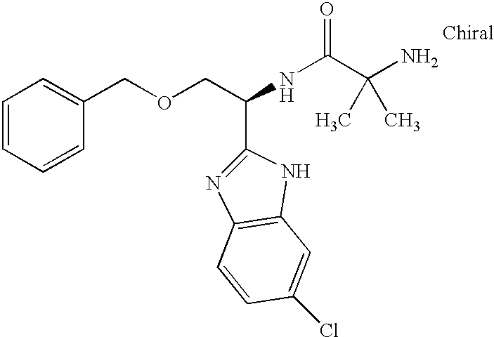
C1=CC=CC(COCC(NC(C(N)(C)C)=O)C2=NC3=C(N2)C=C(Cl)C=C3)=C1
